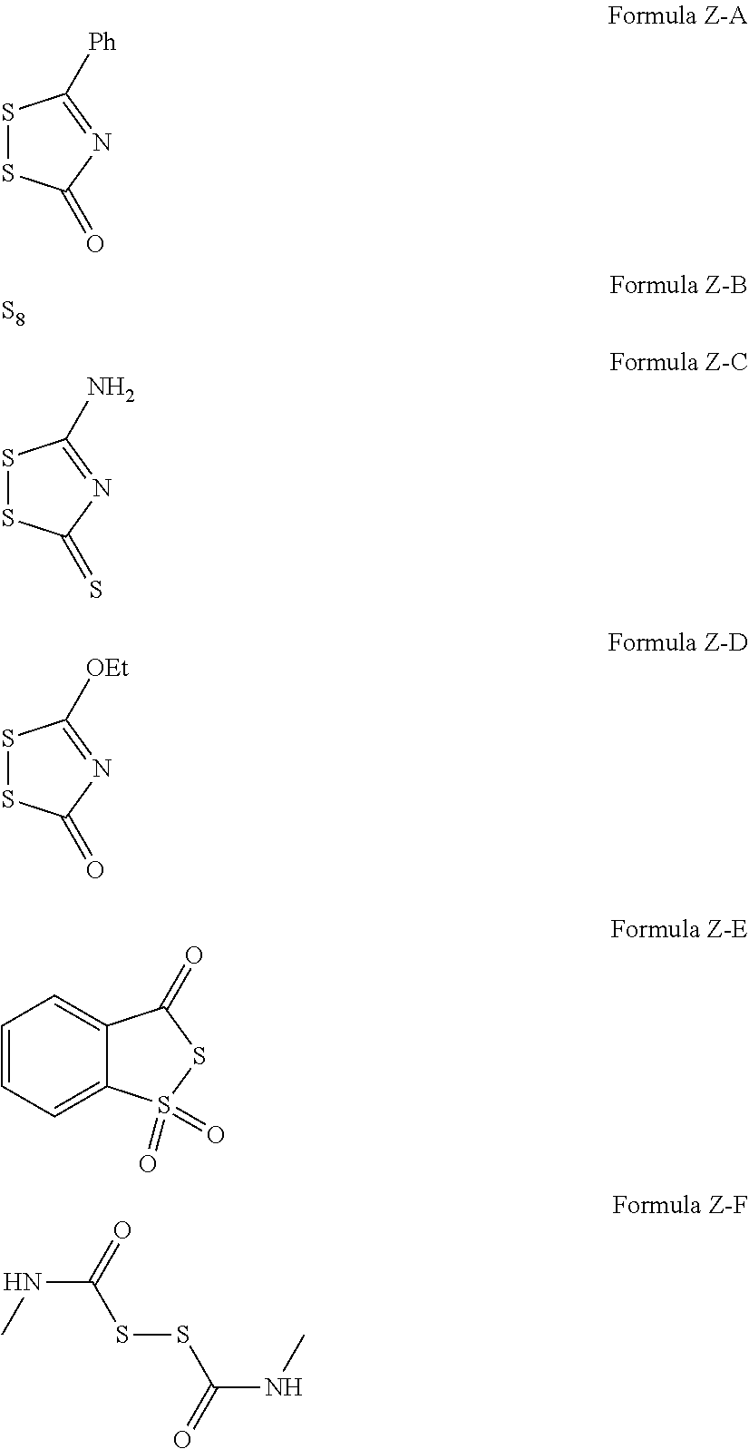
S1SC(=O)N=C1[Ph].[S8].S1SC(=S)N=C1N.S1SC(=O)N=C1[OEt].C12=CC=CC=C1S(=O)(=O)SC2=O.N(C(SSC(=O)NC)=O)C
